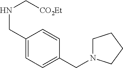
C1=CC(CNC[CO2Et])=CC=C1CN1CCCC1
